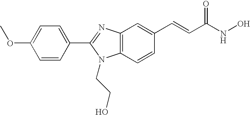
C1=C(OC)C=CC(C2=NC3=C(C=CC(C=CC(NO)=O)=C3)N2CCO)=C1
